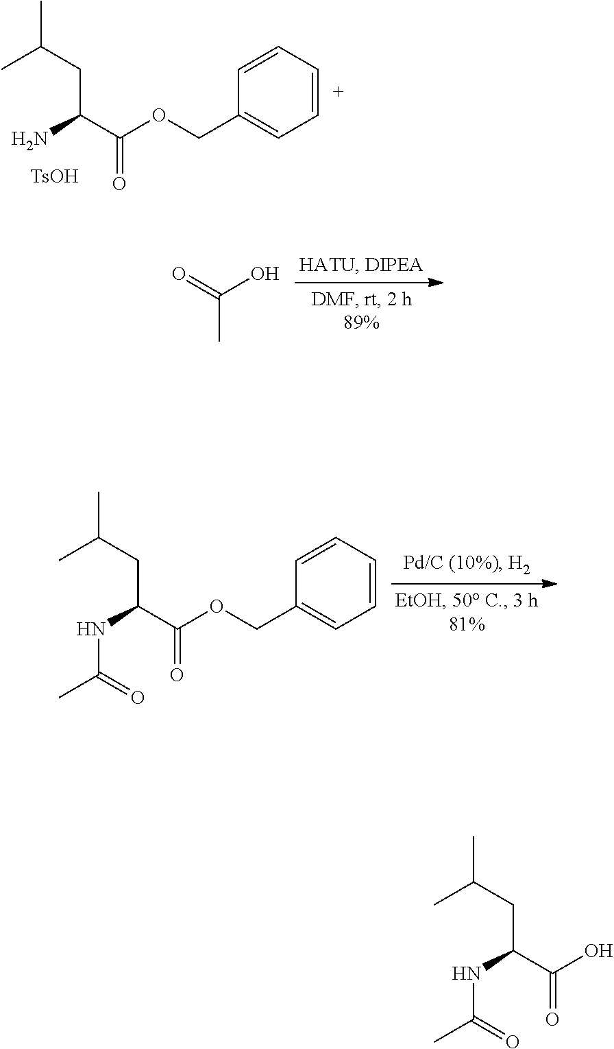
CC(CC(N)C(OCC1=CC=CC=C1)=O)C.[TsOH].CC(CC(NC(C)=O)C(OCC1=CC=CC=C1)=O)C.O=C(O)C.CC(CC(NC(C)=O)C(O)=O)C
